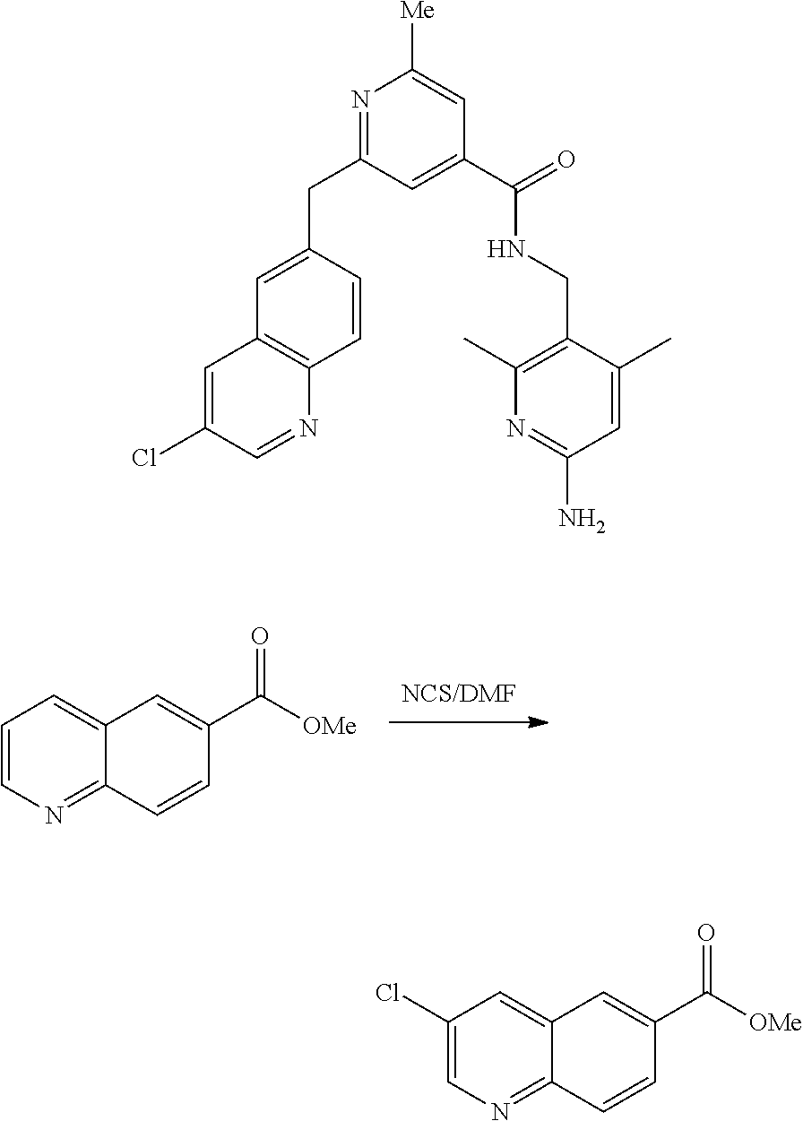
C1=CN=C2C(=C1)C=C(C([OMe])=O)C=C2.C1=C(CC2=NC([Me])=CC(C(=O)NCC3=C(C)N=C(N)C=C3C)=C2)C=CC2=C1C=C(Cl)C=N2.C1(Cl)=CN=C2C(=C1)C=C(C([OMe])=O)C=C2
